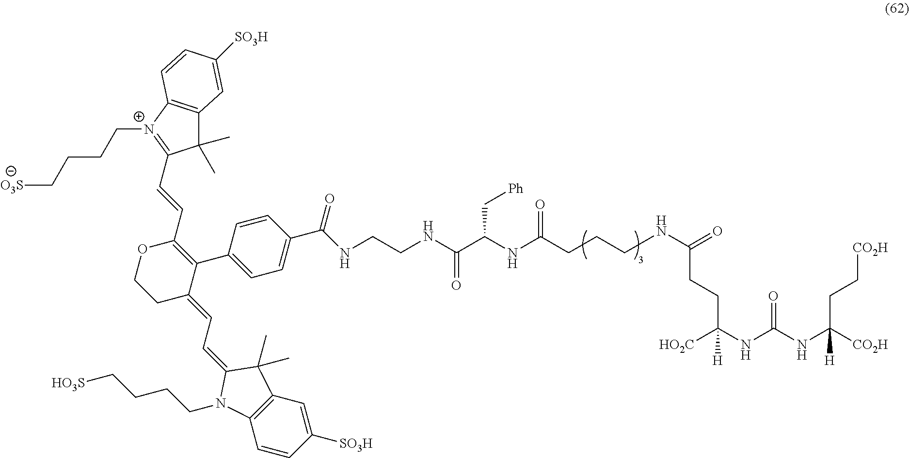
[CO2H]C(NC(NC([HO2C])([H])CCC(=O)NCCCC(NC(C(NCCNC(C1=CC=C(C2=C(C=CC3=[N+](CCCC[O3S])C4=C(C3(C)C)C=C([SO3H])C=C4)OCCC2=CC=C2C(C)(C)C3=C(N2CCCC[HO3S])C=CC([SO3H])=C3)C=C1)=O)=O)C[Ph])=O)=O)([H])CC[CO2H]
